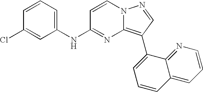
C1(NC2=NC3=C(C4=CC=CC5=CC=CN=C45)C=NN3C=C2)=CC=CC(Cl)=C1
